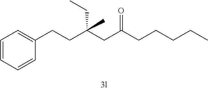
C(C(CC(CCCCC)=O)(CC)C)CC1=CC=CC=C1
